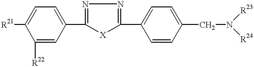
[R21]C1=CC=C(C2=NN=C(C3=CC=C(CN([R24])[R23])C=C3)[X]2)C=C1[R22]
